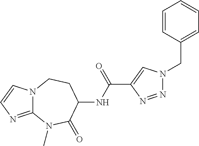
C12=NC=CN1CCC(NC(=O)C1=CN(CC3=CC=CC=C3)N=N1)C(=O)N2C
